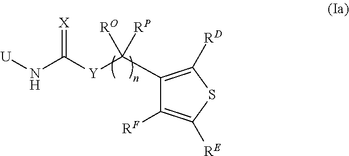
[U]NC([Y]C(C1=C([RD])SC([RE])=C1[RF])([RO])[RP])=[X]
